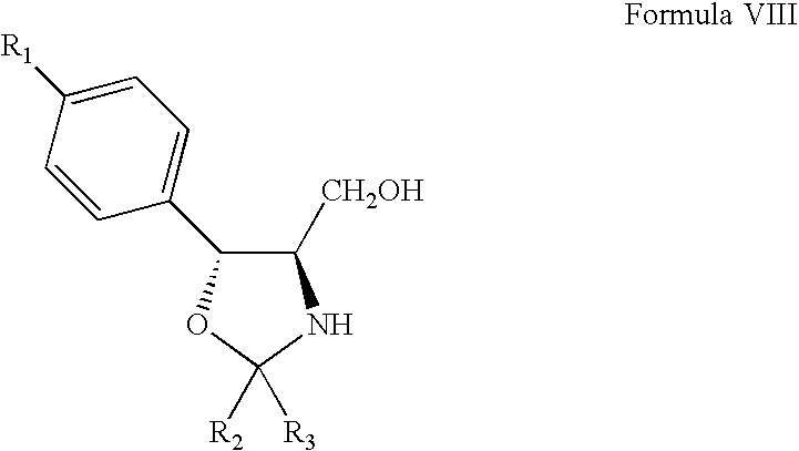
C1=CC(C2C([CH2OH])NC([R2])([R3])O2)=CC=C1[R1]
